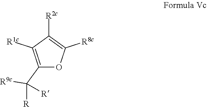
C1(C([R])([R9c])[R])=C([R1c])C([R2c])=C([R8c])O1
